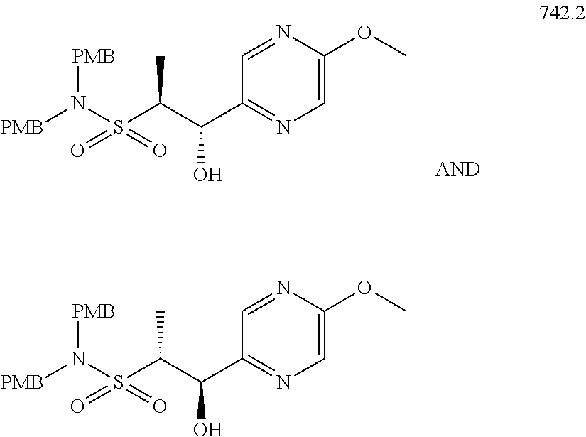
C1=NC(OC)=CN=C1C(O)C(S(N([PMB])[PMB])(=O)=O)C.C1=NC(OC)=CN=C1C(O)C(S(N([PMB])[PMB])(=O)=O)C
